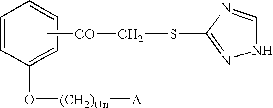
C[CO]CSC1=NNC=N1.C1=CC=CC=C1O[(CH2)t+n][A]
